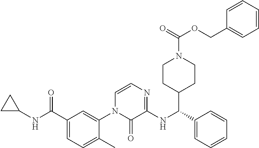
C1(C(NC2CC2)=O)=CC=C(C)C(N2C(=O)C(NC(C3=CC=CC=C3)C3CCN(C(=O)OCC4=CC=CC=C4)CC3)=NC=C2)=C1
